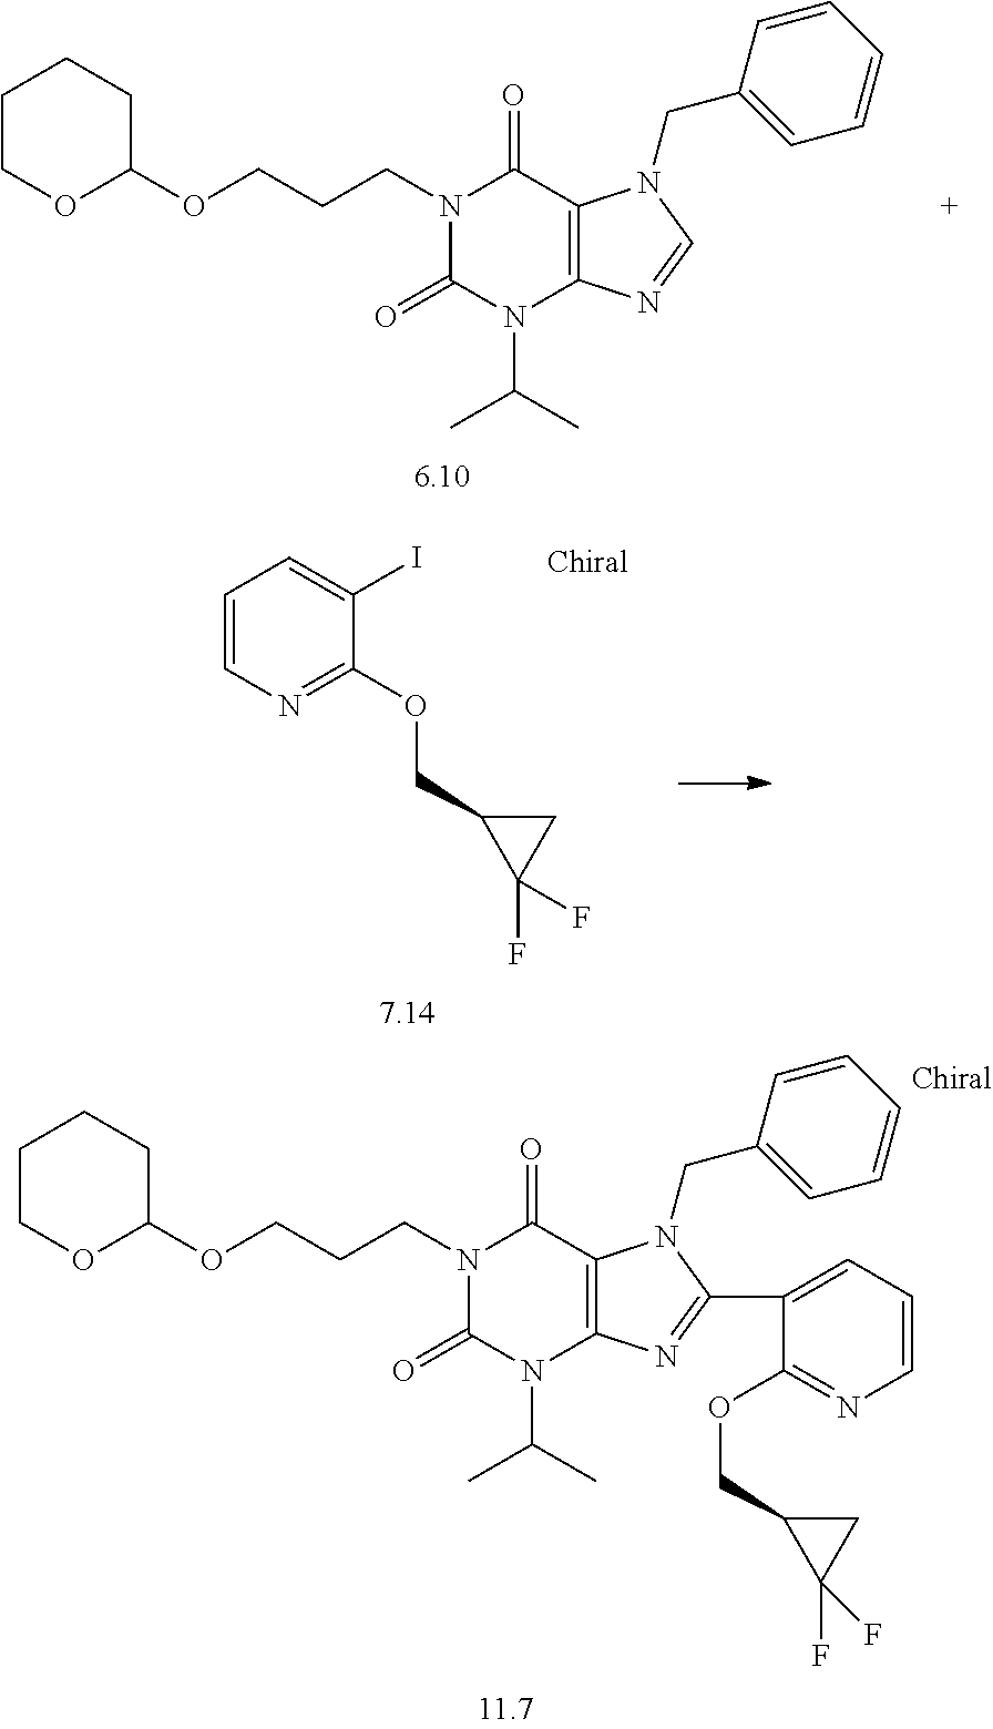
N1(CCCOC2CCCCO2)C(=O)N(C(C)C)C2=C(C1=O)N(CC1=CC=CC=C1)C(C1=CC=CN=C1OCC1CC1(F)F)=N2.N1(CCCOC2CCCCO2)C(=O)N(C(C)C)C2=C(C1=O)N(CC1=CC=CC=C1)C=N2.C1=CN=C(OCC2CC2(F)F)C(I)=C1
